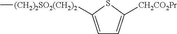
C1=C([(CH2)2SO2(CH2)2]C)SC([CH2CO2Pr])=C1
